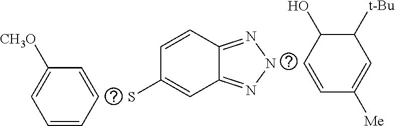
C1=CC=CC([CH3O])=C1.SC1=CC2=NNN=C2C=C1.C1=CC([Me])=CC([t-Bu])C1O
